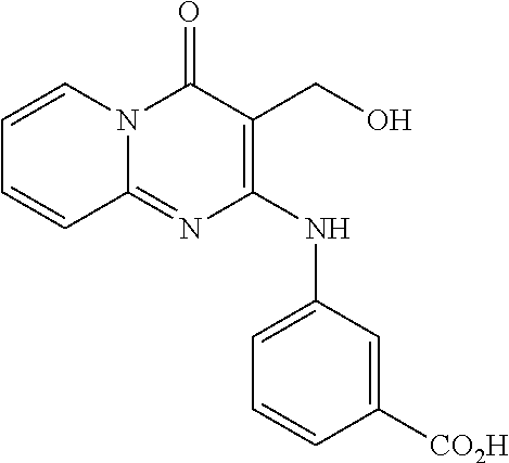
C1=CC([CO2H])=CC(NC2=C(CO)C(=O)N3C(=N2)C=CC=C3)=C1
